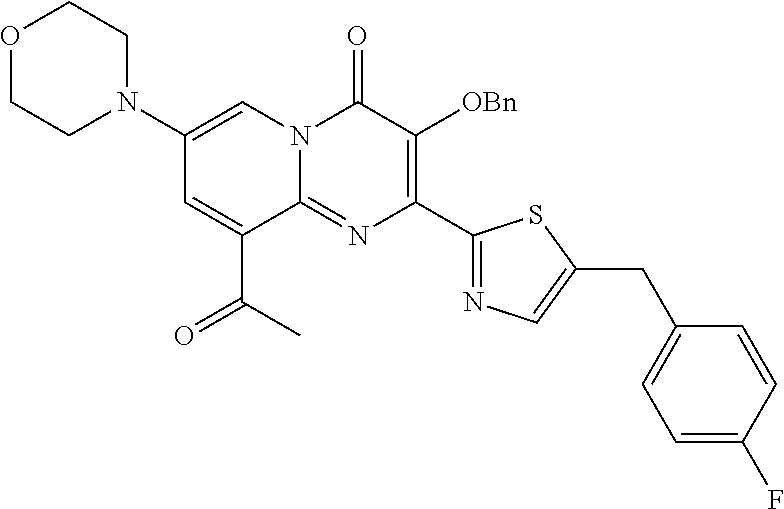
O1CCN(C2=CN3C(=NC(C4=NC=C(CC5=CC=C(F)C=C5)S4)=C([OBn])C3=O)C(C(C)=O)=C2)CC1
